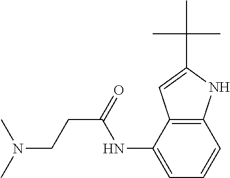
N(CCC(NC1=CC=CC2=C1C=C(C(C)(C)C)N2)=O)(C)C
